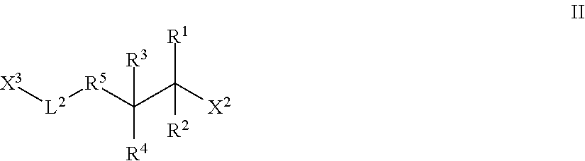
[X3][L2][R5]C(C([X2])([R2])[R1])([R3])[R4]
